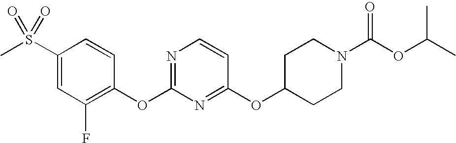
C1(S(C)(=O)=O)=CC(F)=C(OC2=NC=CC(OC3CCN(C(OC(C)C)=O)CC3)=N2)C=C1
